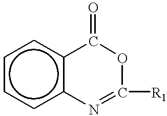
c1cc2c(cc1)C(=O)OC([R1])=N2
